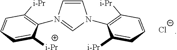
[Cl-].C1=CN(C2=C([i-Pr])C=CC=C2[i-Pr])=CN1C1=C([i-Pr])C=CC=C1[i-Pr]
